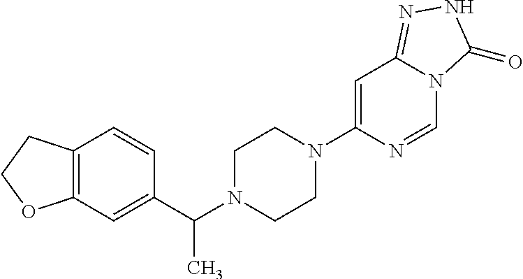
C12=C(C=C(C(N3CCN(C4=CC5=NNC(=O)N5C=N4)CC3)C)C=C1)OCC2
